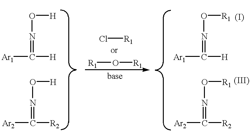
[Ar1]C([H])=NO[H].[Ar2]C([R2])=NO[H].Cl[R1].[R1]O[R1].[Ar1]C([H])=NO[R1].[Ar2]C([R2])=NO[R1]
